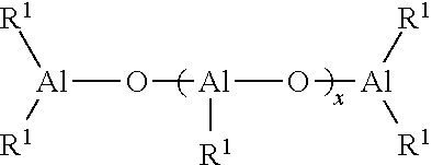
[Al](O[Al](O[Al]([R1])[R1])[R1])([R1])[R1]
